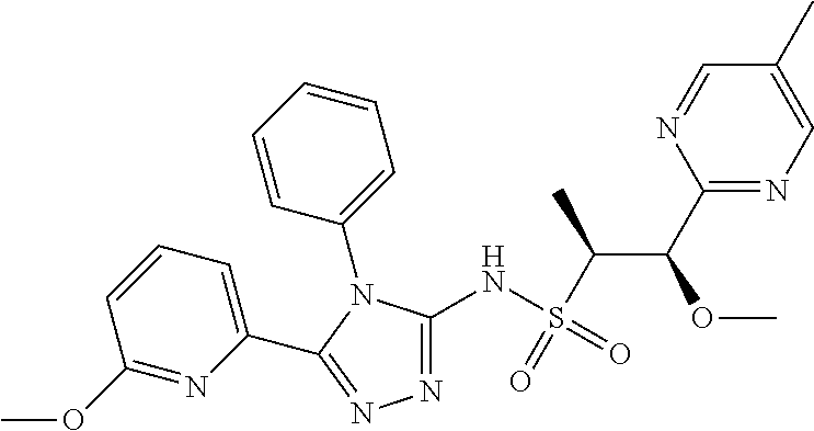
N1=C(NS(C(C(C2=NC=C(C)C=N2)OC)C)(=O)=O)N(C2=CC=CC=C2)C(C2=CC=CC(OC)=N2)=N1
